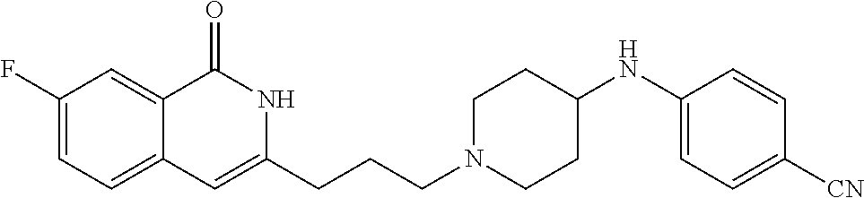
C1(F)=CC=C2C(=C1)C(=O)NC(CCCN1CCC(NC3=CC=C([CN])C=C3)CC1)=C2
